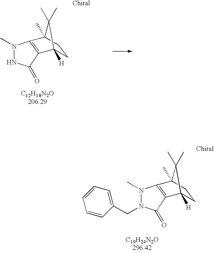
[C12H18N2O206.29].N1(C)NC(=O)C2=C1C1(C)CCC2([H])C1(C)C.[C19H24N2O296.42].N1(C)N(CC2=CC=CC=C2)C(=O)C2=C1C1(C)CCC2([H])C1(C)C
